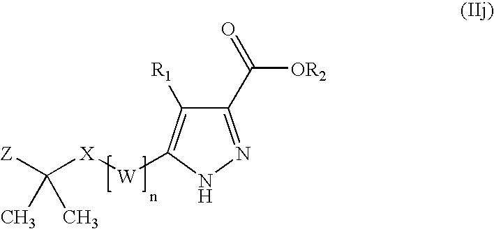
C1(C(=O)[OR2])=NNC([W][X]C([Z])(C)C)=C1[R1]
